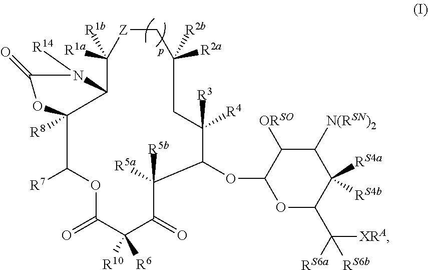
O1C([R7])C2([R8])OC(=O)N([R14])C2C([R1a])([R1b])[Z]CC([R2b])([R2a])CC([R3])([R4])C(OC2OC(C([XRA])([RS6a])[RS6b])C([RS4a])([RS4b])C([N(RSN)2])C2[ORSO])C([R5b])([R5a])C(=O)C([R10])([R6])C1=O
